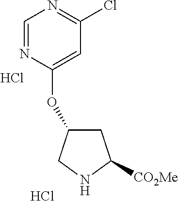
C1=NC(OC2CC([CO2Me])NC2)=CC(Cl)=N1.Cl.Cl
